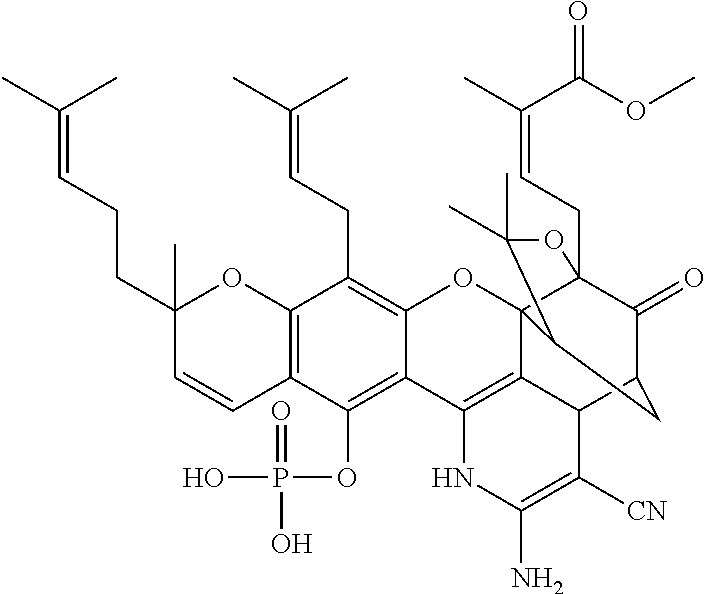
C12=C(C=CC(CCC=C(C)C)(C)O1)C(OP(O)(=O)O)=C1C(=C2CC=C(C)C)OC23C4(CC=C(C)C(OC)=O)C(=O)C(CC2C(C)(C)O4)C2C3=C1NC(N)=C2[CN]
